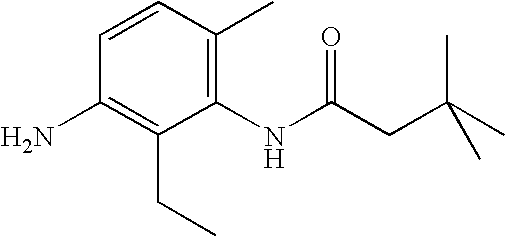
C1(N)=C(CC)C(NC(CC(C)(C)C)=O)=C(C)C=C1
